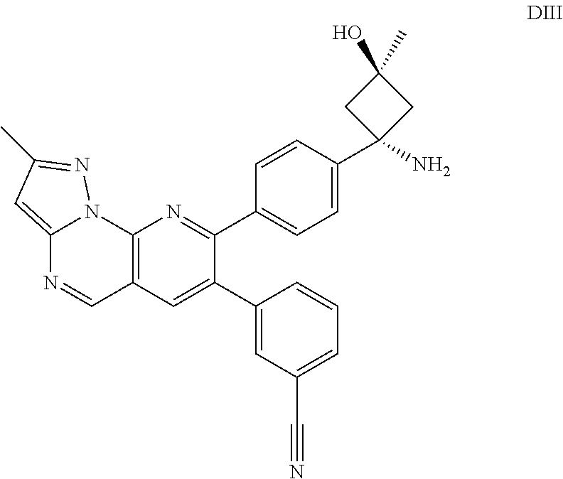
C12=C(C=C(C3=CC(C#N)=CC=C3)C(C3=CC=C(C4(N)CC(O)(C)C4)C=C3)=N1)C=NC1=CC(C)=NN21
